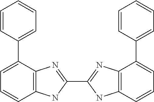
C1(C2=CC=CC=C2)=CC=CC2=C1N=C(C1=NC3=C(N1)C=CC=C3C1=CC=CC=C1)N2
